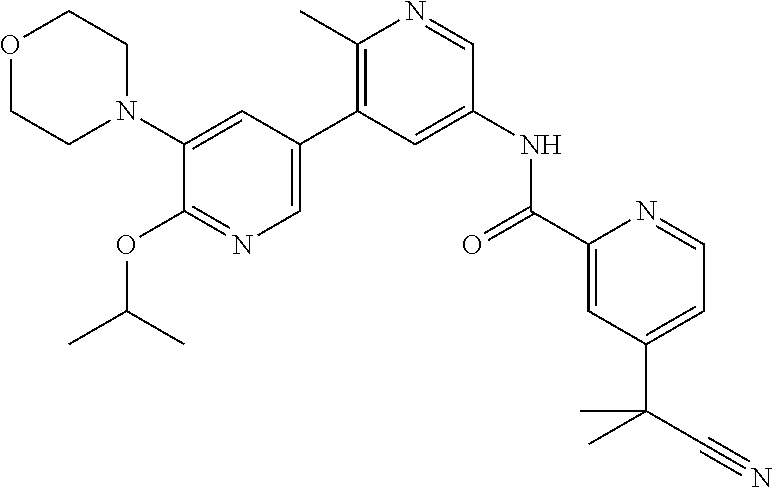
O1CCN(C2=CC(C3=C(C)N=CC(NC(C4=CC(C(C#N)(C)C)=CC=N4)=O)=C3)=CN=C2OC(C)C)CC1
